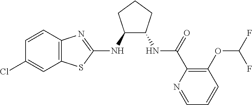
C12=C(C=CC(Cl)=C1)N=C(NC1C(NC(C3=C(OC(F)F)C=CC=N3)=O)CCC1)S2
